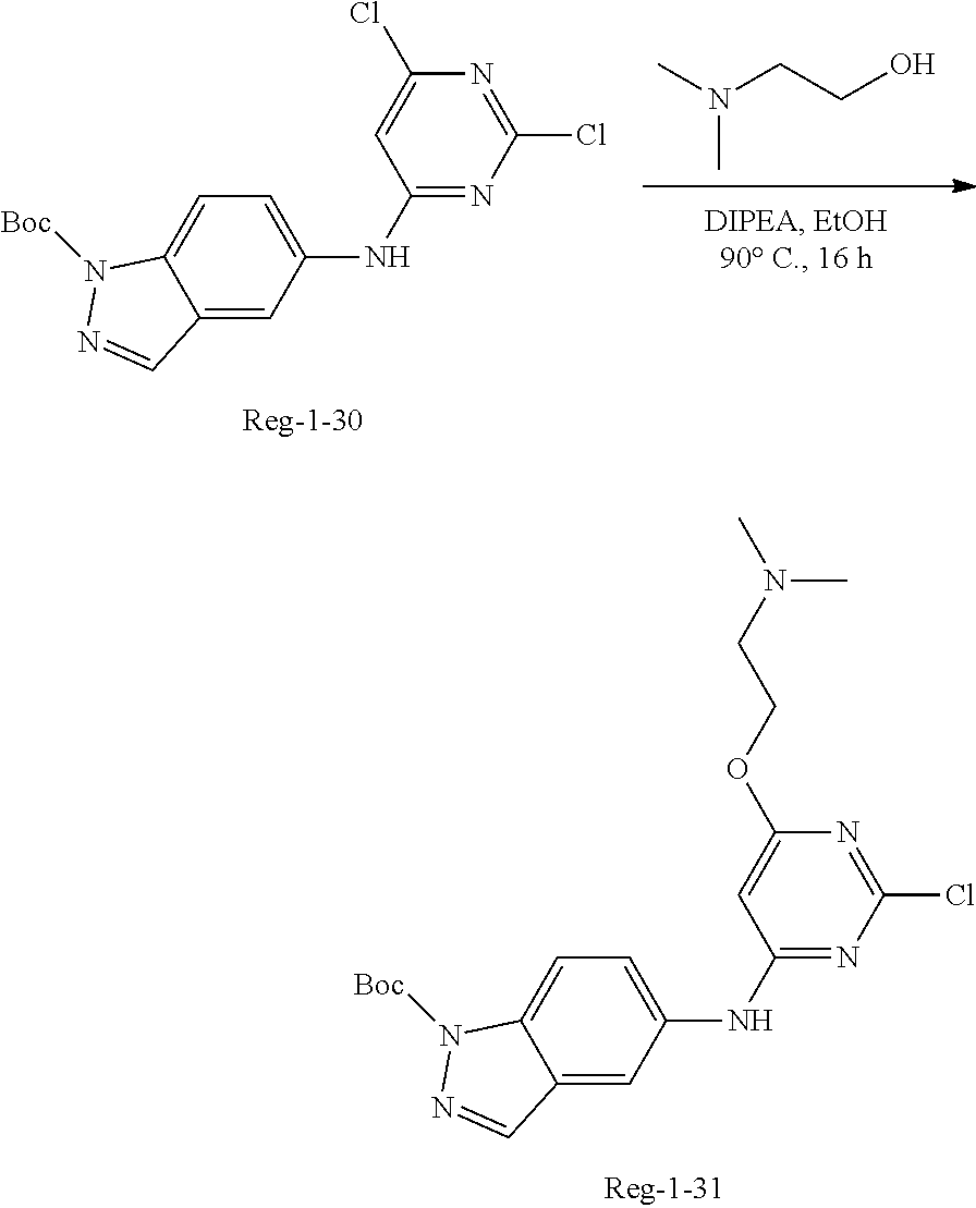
CN(CCO)C.C12=CC(NC3=NC(Cl)=NC(Cl)=C3)=CC=C1N([Boc])N=C2.C12=CC(NC3=NC(Cl)=NC(OCCN(C)C)=C3)=CC=C1N([Boc])N=C2
